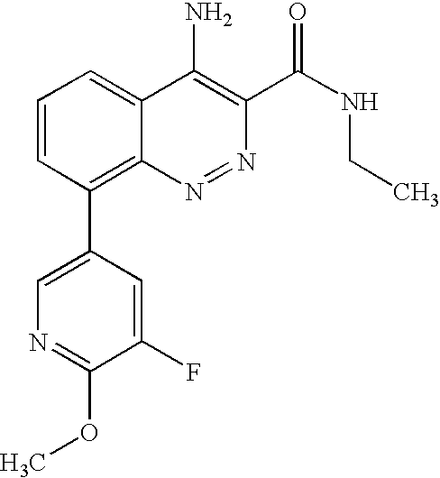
C1=CC(C2=CN=C(OC)C(F)=C2)=C2C(=C1)C(N)=C(C(NCC)=O)N=N2
